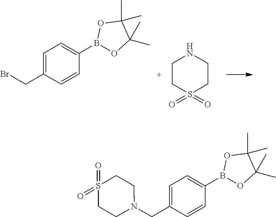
C1=C(CN2CCS(=O)(=O)CC2)C=CC(B2OC(C)(C)C(C)(C)O2)=C1.C1=C(CBr)C=CC(B2OC(C)(C)C(C)(C)O2)=C1.C1CS(=O)(=O)CCN1
